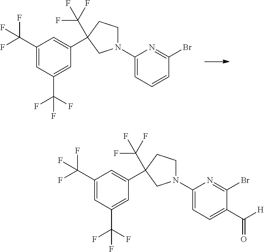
C1(C(F)(F)F)=CC(C(F)(F)F)=CC(C2(C(F)(F)F)CCN(C3=CC=CC(Br)=N3)C2)=C1.C1(C(F)(F)F)=CC(C(F)(F)F)=CC(C2(C(F)(F)F)CCN(C3=CC=C(C([H])=O)C(Br)=N3)C2)=C1
